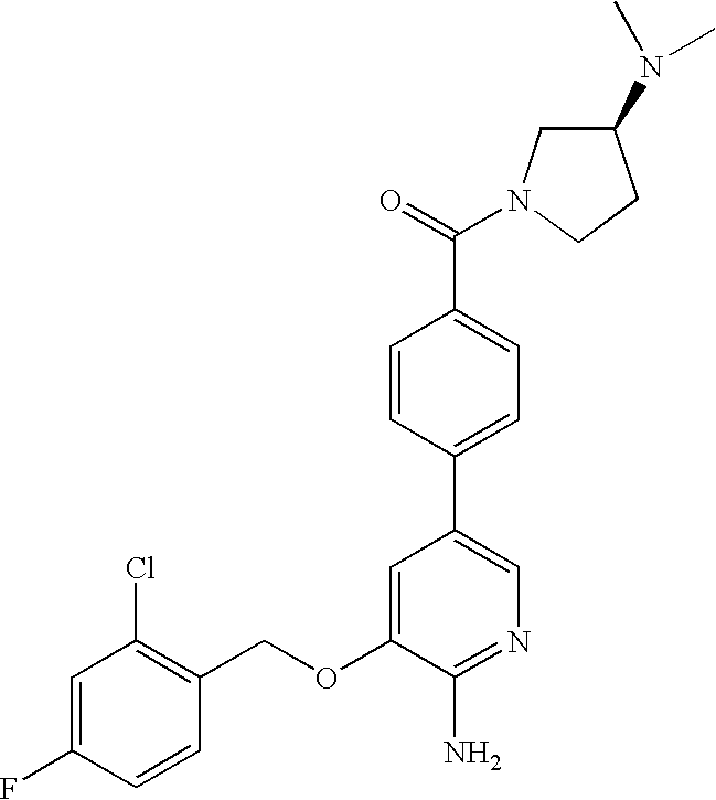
C1=C(F)C=CC(COC2=CC(C3=CC=C(C(=O)N4CC(N(C)C)CC4)C=C3)=CN=C2N)=C1Cl
